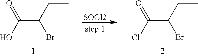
[SOCl2].OC(C(CC)Br)=O.ClC(C(CC)Br)=O
